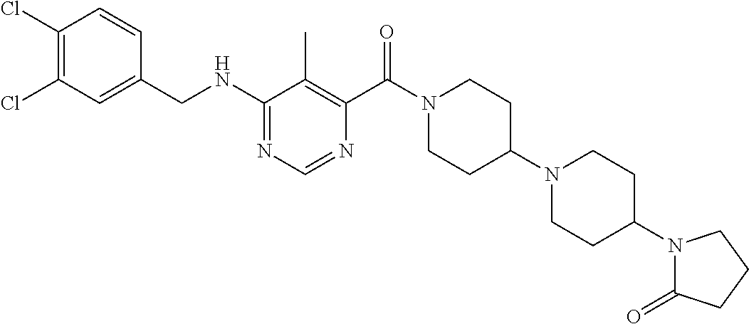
C1(NCC2=CC(Cl)=C(Cl)C=C2)=NC=NC(C(N2CCC(N3CCC(N4C(=O)CCC4)CC3)CC2)=O)=C1C
